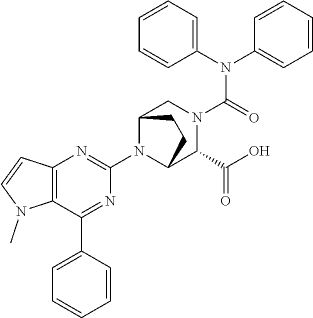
C1(N(C2=CC=CC=C2)C(=O)N2CC3N(C4=NC5=C(C(C6=CC=CC=C6)=N4)N(C)C=C5)C(C2C(O)=O)CC3)=CC=CC=C1
